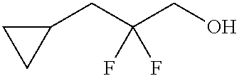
OCC(CC1CC1)(F)F
